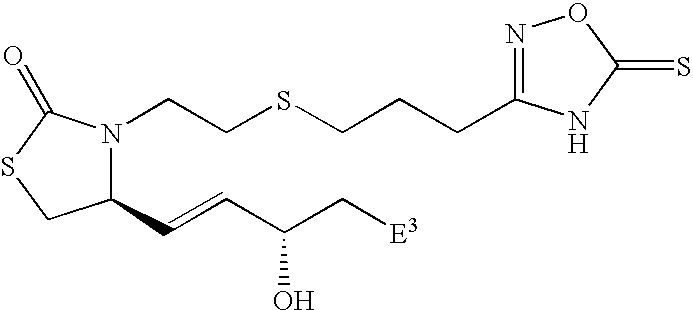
N1(CCSCCCC2=NOC(=S)N2)C(C=CC(C[E3])O)CSC1=O
